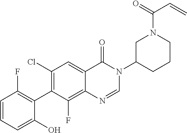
C1=CC=C(O)C(C2=C(Cl)C=C3C(=C2F)N=CN(C2CCCN(C(C=C)=O)C2)C3=O)=C1F
